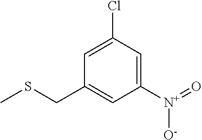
C1=C(Cl)C=C([N+]([O-])=O)C=C1CSC
